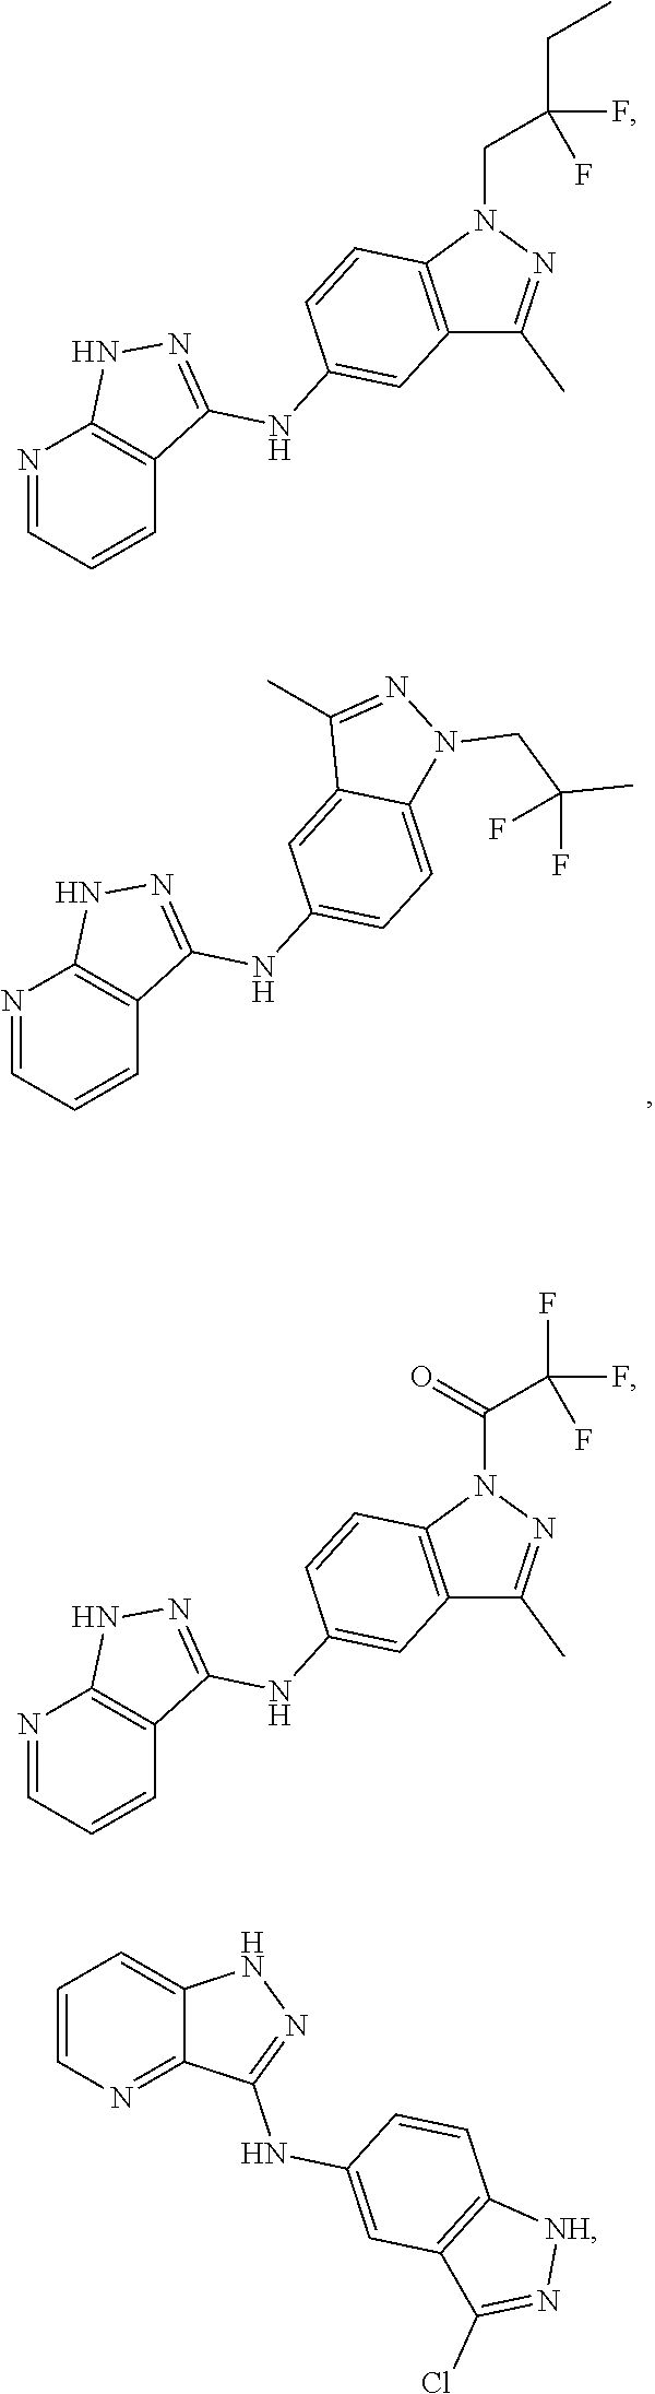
N1=CC=CC2=C1NN=C2NC1=CC=C2C(=C1)C(C)=NN2CC(C)(F)F.C1=CN=C2C(=C1)NN=C2NC1=CC2=C(C=C1)[NH]N=C2Cl.N1=CC=CC2=C1NN=C2NC1=CC2=C(C=C1)N(CC(CC)(F)F)N=C2C.N1=CC=CC2=C1NN=C2NC1=CC2=C(C=C1)N(C(C(F)(F)F)=O)N=C2C
